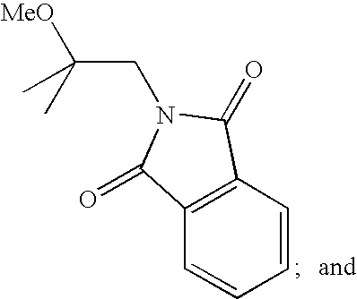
C1=CC2=C(C=C1)C(=O)N(CC(C)([MeO])C)C2=O
